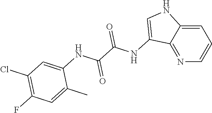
N1=C2C(=CC=C1)NC=C2NC(C(NC1=CC(Cl)=C(F)C=C1C)=O)=O
